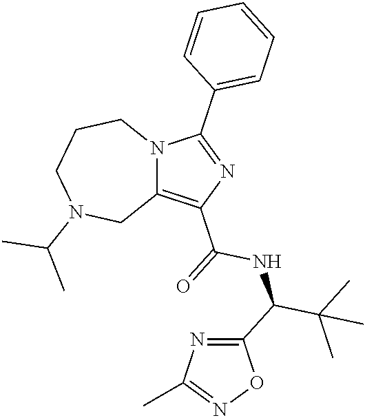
C12=C(C(=O)NC(C(C)(C)C)C3=NC(C)=NO3)N=C(C3=CC=CC=C3)N1CCCN(C(C)C)C2
